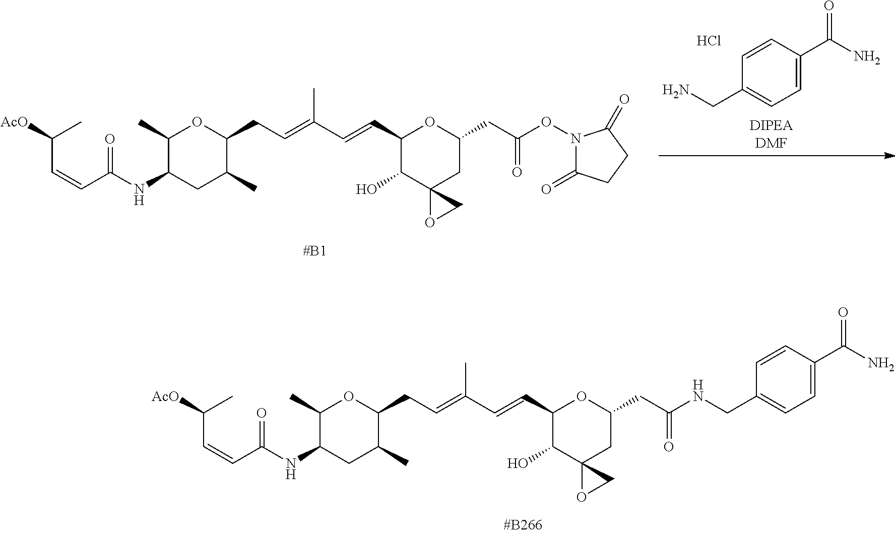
[AcO]C(C)C=CC(NC1CC(C)C(CC=C(C=CC2C(O)C3(CC(CC(ON4C(=O)CCC4=O)=O)O2)OC3)C)OC1C)=O.C1=C(C(N)=O)C=CC(CN)=C1.Cl.[AcO]C(C)C=CC(NC1CC(C)C(CC=C(C=CC2C(O)C3(CC(CC(NCC4=CC=C(C(N)=O)C=C4)=O)O2)OC3)C)OC1C)=O
